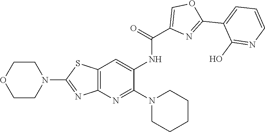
N1(C2=NC3=C(SC(N4CCOCC4)=N3)C=C2NC(=O)C2=COC(C3=CC=CN=C3O)=N2)CCCCC1
